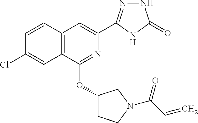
C1=CC2=C(C=C1Cl)C(OC1CCN(C(=O)C=C)C1)=NC(C1=NNC(=O)N1)=C2
